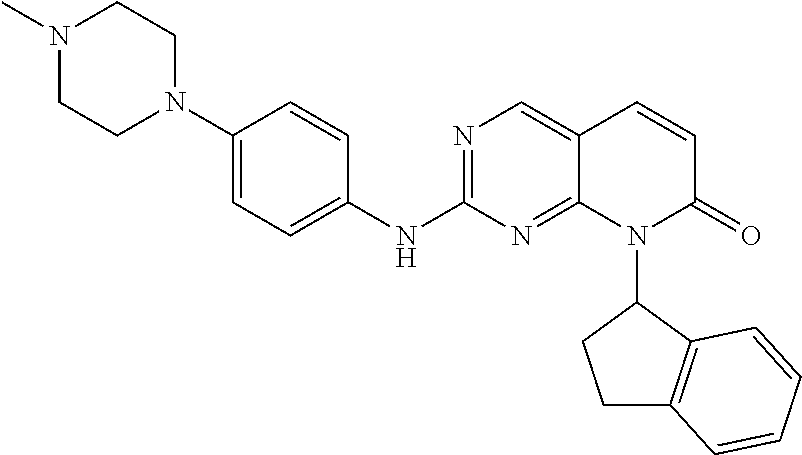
C1(N2CCN(C)CC2)=CC=C(NC2=NC=C3C(=N2)N(C2C4=C(CC2)C=CC=C4)C(=O)C=C3)C=C1
